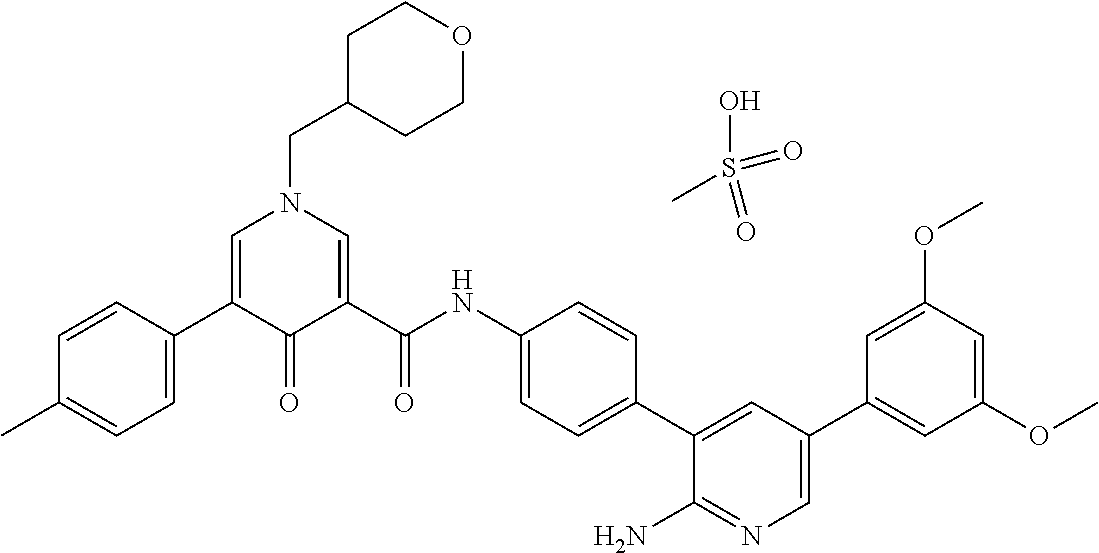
C1=CC(C2=CN(CC3CCOCC3)C=C(C(=O)NC3=CC=C(C4=CC(C5=CC(OC)=CC(OC)=C5)=CN=C4N)C=C3)C2=O)=CC=C1C.OS(=O)(=O)C
